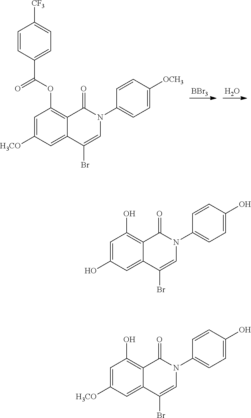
[BBr3].O.C1=C([H3CO])C=C2C(=C1OC(=O)C1=CC=C([CF3])C=C1)C(=O)N(C1=CC=C([OCH3])C=C1)C=C2Br.C1=C(O)C=C2C(=C1O)C(=O)N(C1=CC=C(O)C=C1)C=C2Br.C1=C([H3CO])C=C2C(=C1O)C(=O)N(C1=CC=C(O)C=C1)C=C2Br
